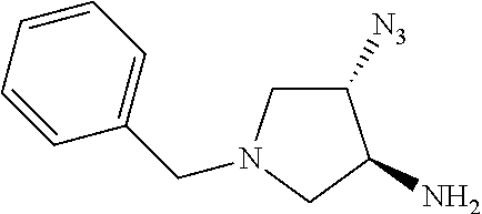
C1([N3])CN(CC2=CC=CC=C2)CC1N
